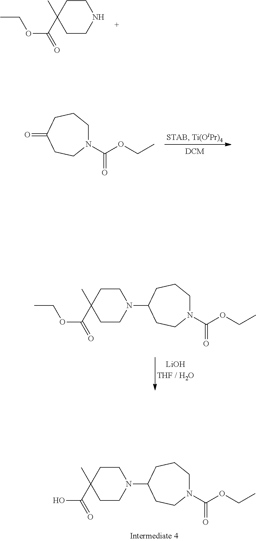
[DCM].N1(C(OCC)=O)CCCC(=O)CC1.C1CC(C)(C(OCC)=O)CCN1.N1(C(OCC)=O)CCCC(N2CCC(C)(C(O)=O)CC2)CC1.N1(C(OCC)=O)CCCC(N2CCC(C)(C(OCC)=O)CC2)CC1
